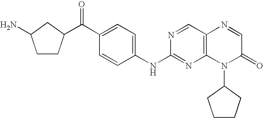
C1=CC(NC2=NC3=C(C=N2)N=CC(=O)N3C2CCCC2)=CC=C1C(C1CCC(N)C1)=O
